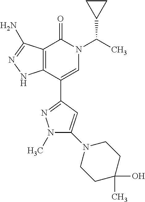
C12=C(C(C3=NN(C)C(N4CCC(O)(C)CC4)=C3)=CN(C(C)C3CC3)C1=O)NN=C2N
